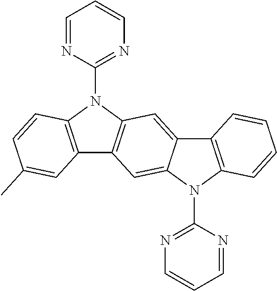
C12=C(N(C3=NC=CC=N3)C3=C1C=C1C(=C3)C3=C(N1C1=NC=CC=N1)C=CC=C3)C=CC(C)=C2
